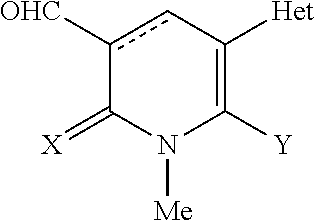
c1([CHO])cC([Het])=C([Y])N([Me])C1=[X]
